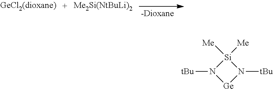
[Me2Si(NtBuLi)2].[Si]1([Me])([Me])N([tBu])[Ge]N1[tBu]
